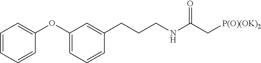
C1=CC=CC(OC2=CC=CC(CCCNC(C[P(O)(OK)2])=O)=C2)=C1
